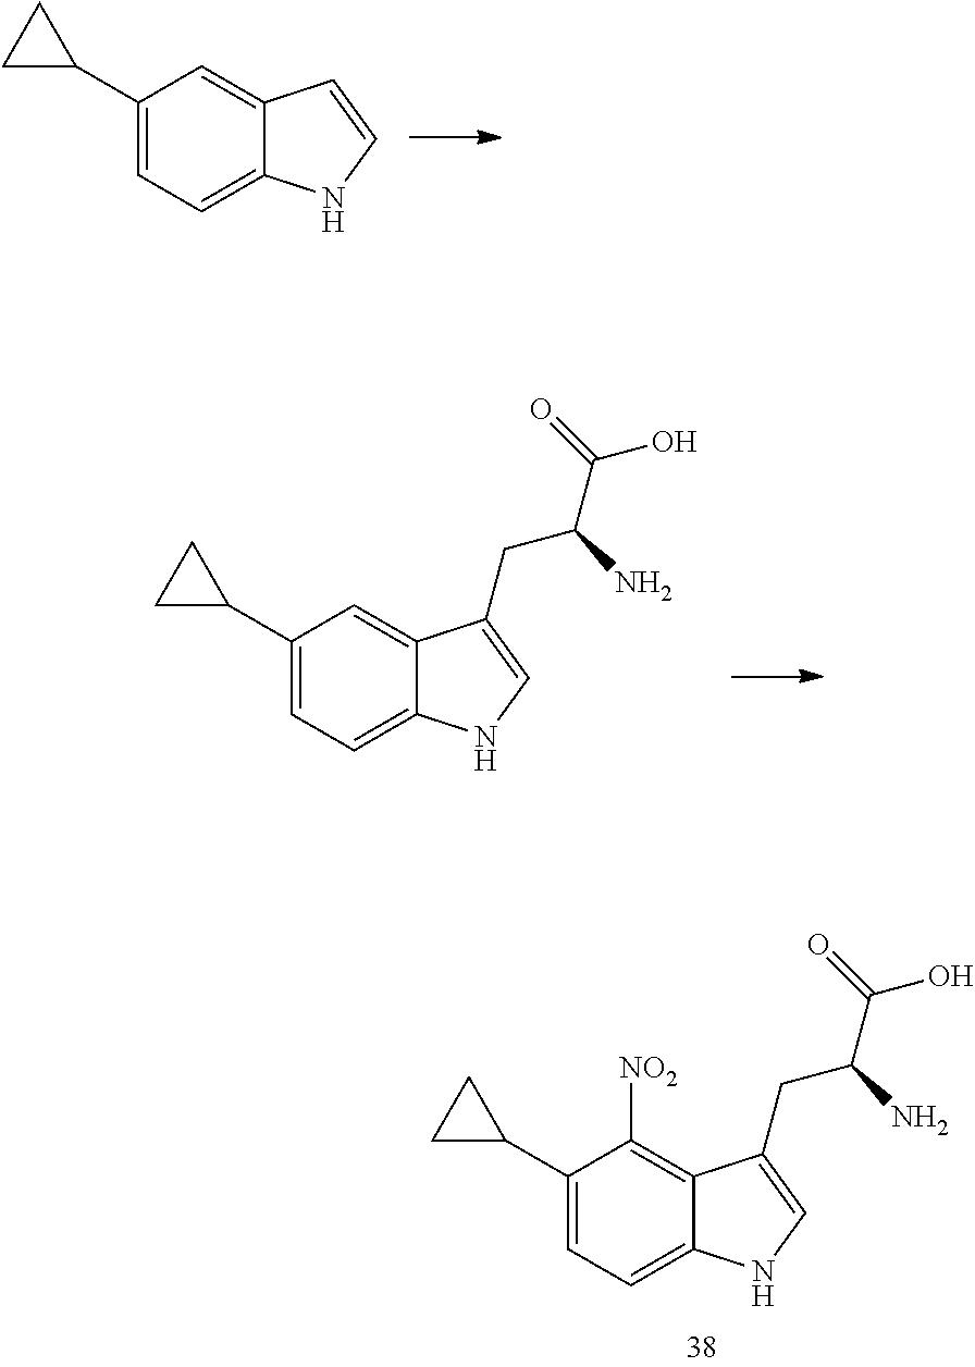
C1(C2CC2)=CC=C2C(=C1)C=CN2.C1(C2CC2)=CC=C2C(=C1)C(CC(N)C(O)=O)=CN2.C1(C2CC2)=CC=C2C(=C1[NO2])C(CC(N)C(O)=O)=CN2
